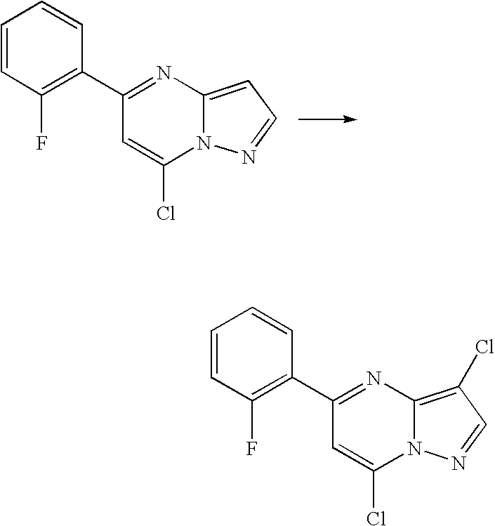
C1(C2=NC3=CC=NN3C(Cl)=C2)=C(F)C=CC=C1.C1(C2=NC3=C(Cl)C=NN3C(Cl)=C2)=C(F)C=CC=C1
